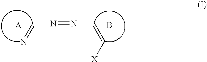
C(N=NC=C[X])=N.B
